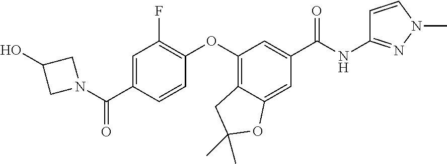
C1=C(C(N2CC(O)C2)=O)C=CC(OC2=C3C(=CC(C(NC4=NN(C)C=C4)=O)=C2)OC(C)(C)C3)=C1F
